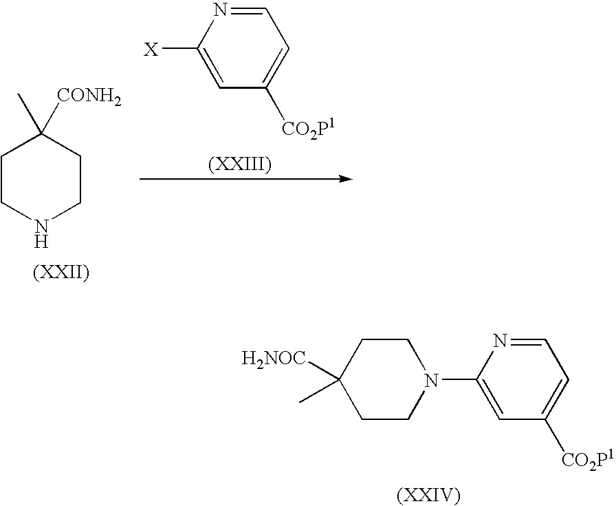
C1CC([H2NOC])(C)CCN1C1=CC([CO2P1])=CC=N1.[X]C1=CC([CO2P1])=CC=N1.C1CNCCC1(C)[CONH2]
